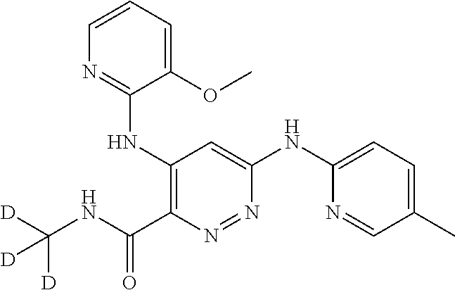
C1=CC=C(OC)C(NC2=C(C(=O)NC([D])([D])[D])N=NC(NC3=CC=C(C)C=N3)=C2)=N1
